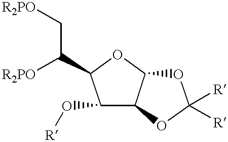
C1(O[R])C2C(OC1C([R2PO])C[R2PO])OC([R])([R])O2
